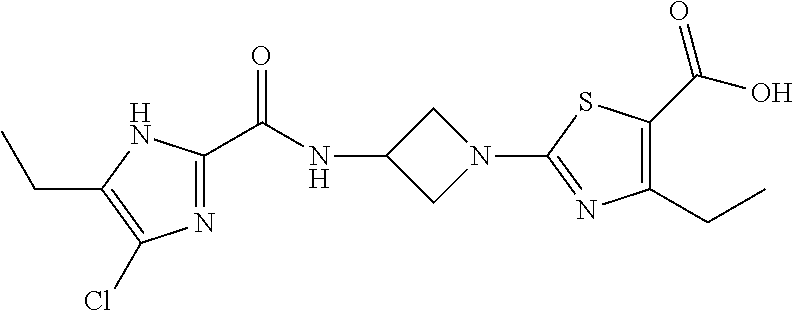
N1=C(C(NC2CN(C3=NC(CC)=C(C(O)=O)S3)C2)=O)NC(CC)=C1Cl
